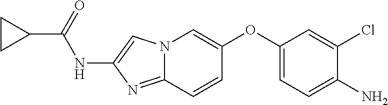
N12C(=NC(NC(C3CC3)=O)=C1)C=CC(OC1=CC=C(N)C(Cl)=C1)=C2
